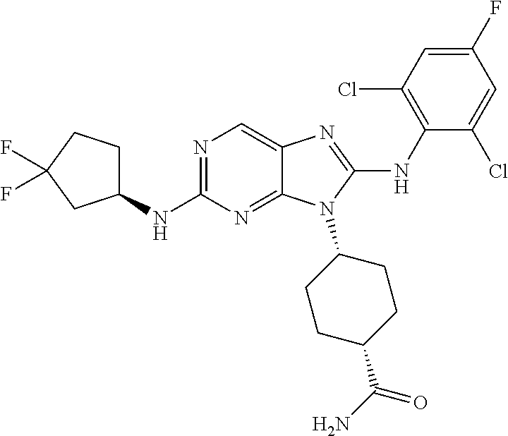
N1=C(NC2CCC(F)(F)C2)N=C2C(=C1)N=C(NC1=C(Cl)C=C(F)C=C1Cl)N2C1CCC(C(N)=O)CC1
